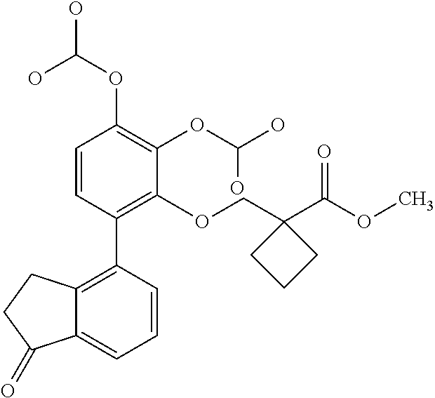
C1=CC(C2=C3C(=CC=C2)C(=O)CC3)=C(OCC2(C(OC)=O)CCC2)C(OC(O)O)=C1OC(O)O
